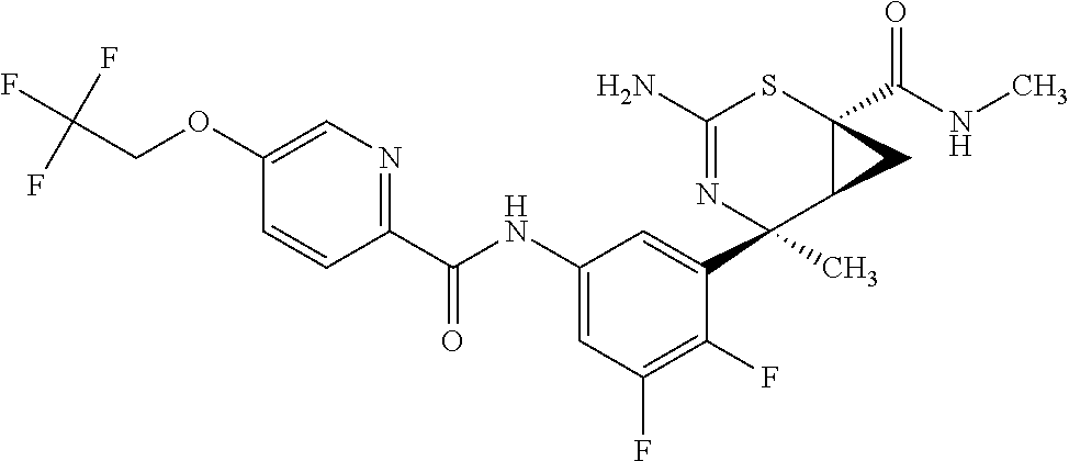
C1(N)=NC(C2=CC(NC(C3=NC=C(OCC(F)(F)F)C=C3)=O)=CC(F)=C2F)(C)C2C(C(NC)=O)(S1)C2
